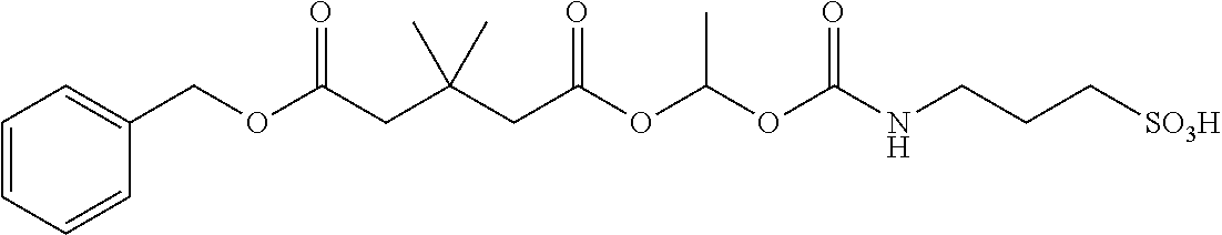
C1=CC=CC(COC(CC(CC(OC(OC(NCCC[SO3H])=O)C)=O)(C)C)=O)=C1
